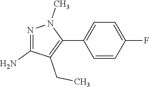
N1=C(N)C(CC)=C(C2=CC=C(F)C=C2)N1C
